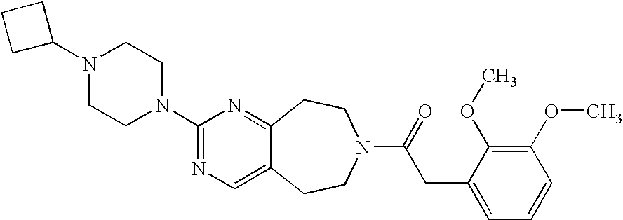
N1(C2CCC2)CCN(C2=NC=C3C(=N2)CCN(C(=O)CC2=CC=CC(OC)=C2OC)CC3)CC1
